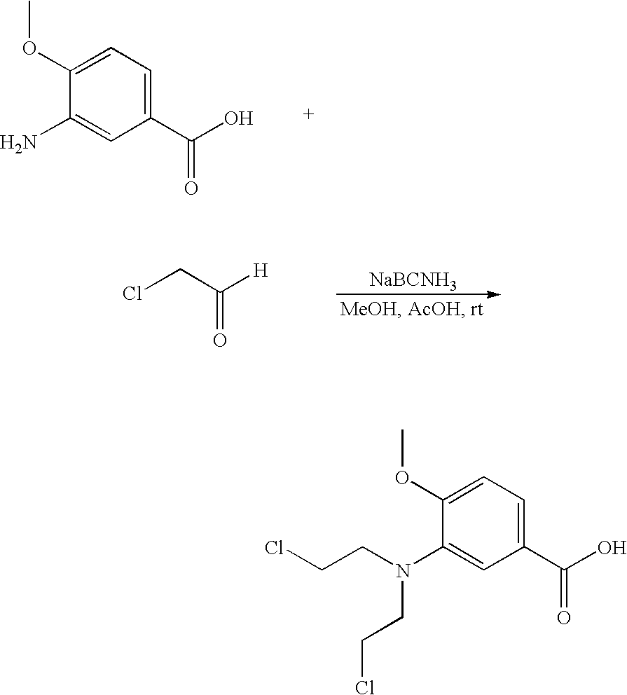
C1=C(N)C(OC)=CC=C1C(=O)O.[NaBCNH3].ClCC([H])=O.C1=C(N(CCCl)CCCl)C(OC)=CC=C1C(O)=O
